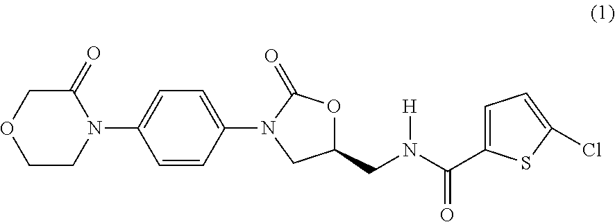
C1(=O)COCCN1C1=CC=C(N2CC(CN(C(C3=CC=C(Cl)S3)=O)[H])OC2=O)C=C1
